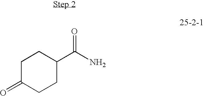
C1C(=O)CCC(C(=O)N)C1
